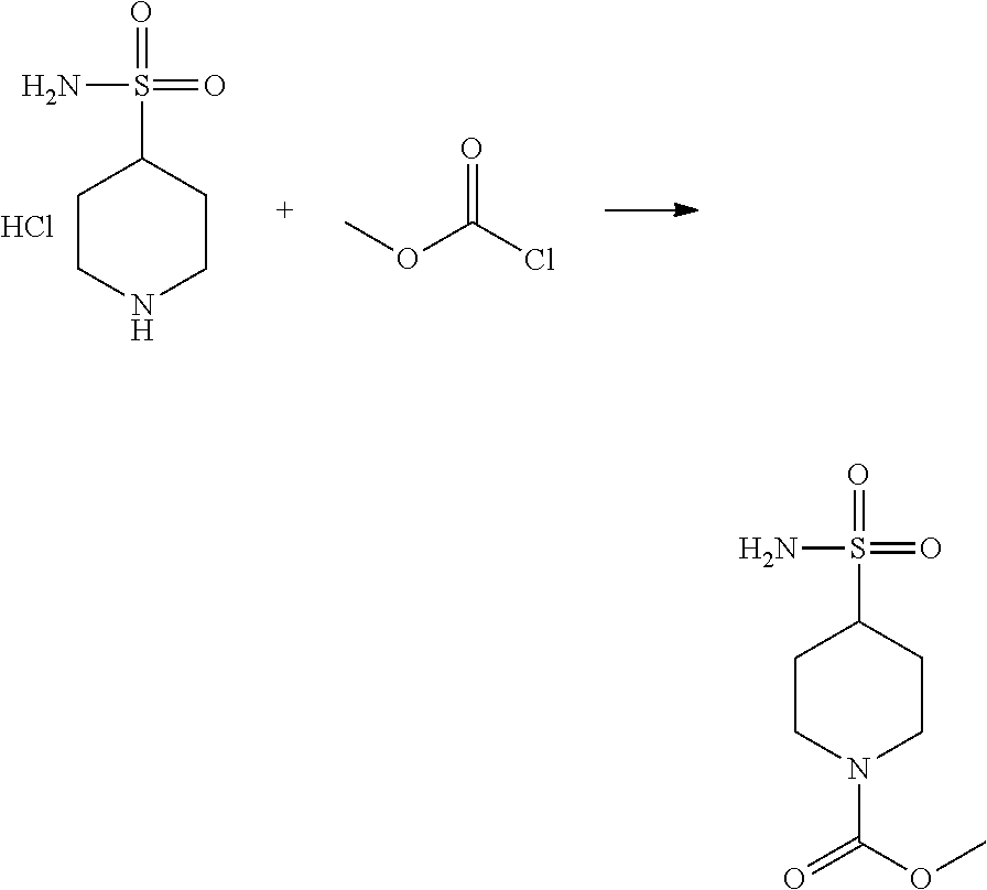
C1CN(C(OC)=O)CCC1S(=O)(=O)N.C1CNCCC1S(=O)(=O)N.Cl.O(C(Cl)=O)C
